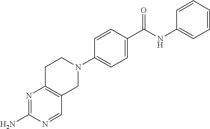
N1=C(N)N=CC2=C1CCN(C1=CC=C(C(NC3=CC=CC=C3)=O)C=C1)C2
